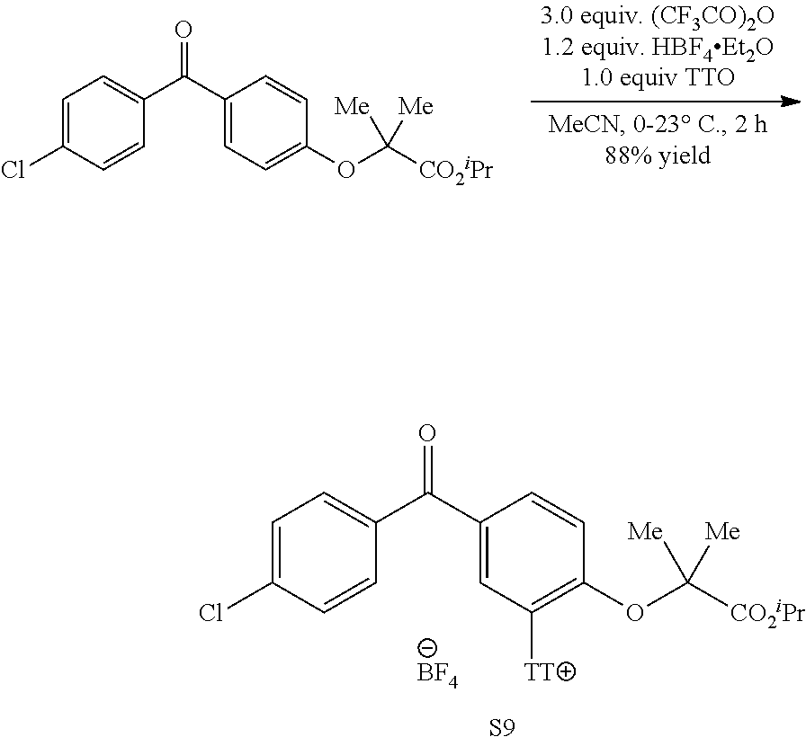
C1=C(C(=O)C2=CC=C(OC([Me])([Me])[CO2iPr])C=C2)C=CC(Cl)=C1.C1=C(C(=O)C2=CC([TT])=C(OC([Me])([Me])[CO2iPr])C=C2)C=CC(Cl)=C1.[BF4].[S9]
